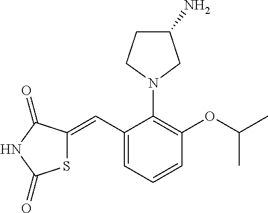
S1C(=CC2=CC=CC(OC(C)C)=C2N2CC(N)CC2)C(=O)NC1=O
